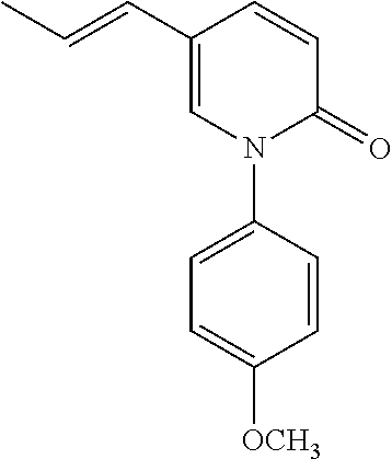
C1=C(C=CC)C=CC(=O)N1C1=CC=C([OCH3])C=C1
